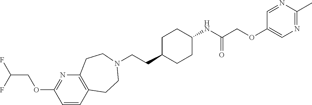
C12=C(C=CC(OCC(F)F)=N1)CCN(CCC1CCC(NC(=O)COC3=CN=C(C)N=C3)CC1)CC2
